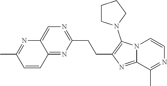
C(C1=C(N2CCCC2)N2C(=N1)C(C)=NC=C2)CC1=NC=C2C(=N1)C=CC(C)=N2
